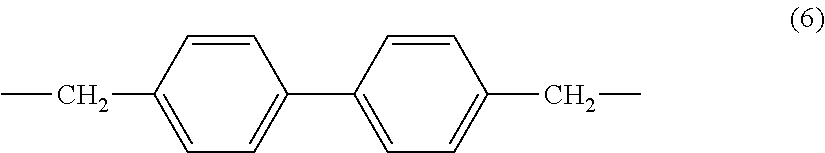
CCC1=CC=C(C2=CC=C(CC)C=C2)C=C1
